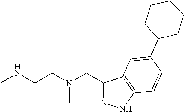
C1(CN(CCNC)C)=NNC2=C1C=C(C1CCCCC1)C=C2
